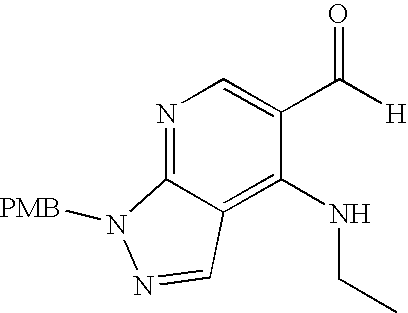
N1=C2C(=C(NCC)C(C([H])=O)=C1)C=NN2[PMB]
